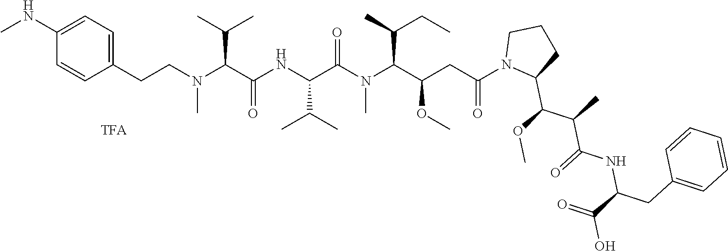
C(CN(C(C(NC(C(N(C(C(CC(=O)N1C(C(OC)C(C)C(=O)NC(CC2=CC=CC=C2)C(=O)O)CCC1)OC)C(C)CC)C)=O)C(C)C)=O)C(C)C)C)C1=CC=C(NC)C=C1
